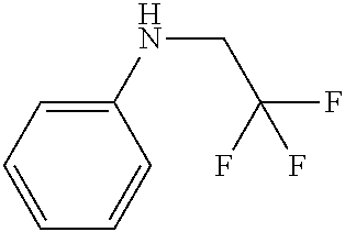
C1(NCC(F)(F)F)=CC=CC=C1
